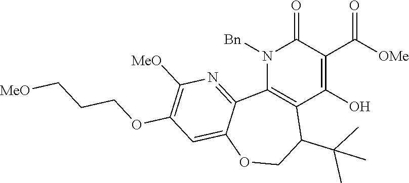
N1([Bn])C2=C(C(O)=C(C([OMe])=O)C1=O)C(C(C)(C)C)COC1=CC(OCCC[MeO])=C([MeO])N=C21
